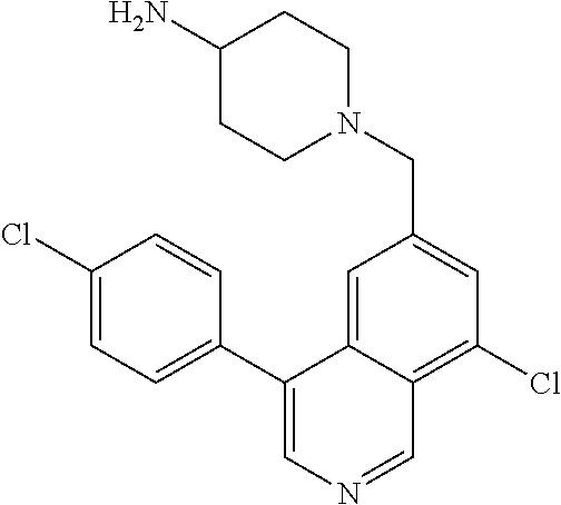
N1(CC2=CC(Cl)=C3C(=C2)C(C2=CC=C(Cl)C=C2)=CN=C3)CCC(N)CC1
